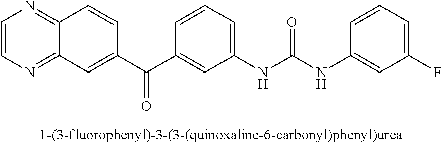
C1=CN=C2C(=N1)C=C(C(C1=CC(NC(NC3=CC(F)=CC=C3)=O)=CC=C1)=O)C=C2
